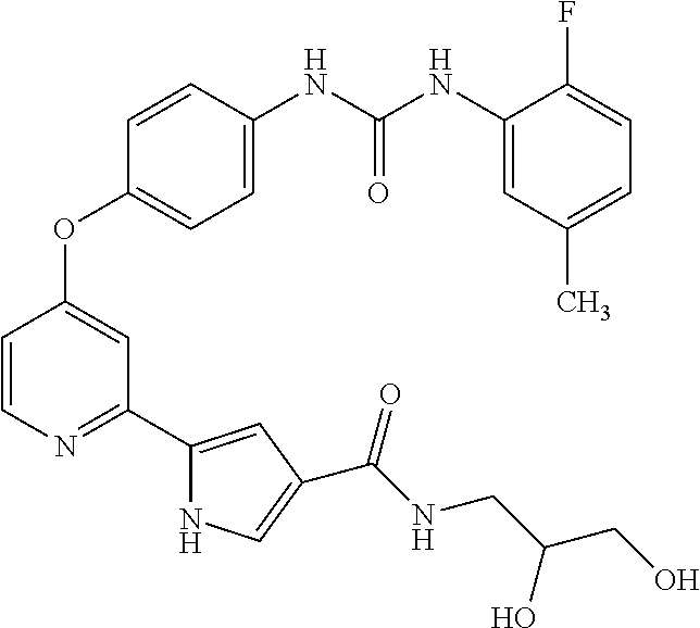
C1=C(NC(NC2=CC(C)=CC=C2F)=O)C=CC(OC2=CC(C3=CC(C(NCC(CO)O)=O)=CN3)=NC=C2)=C1
